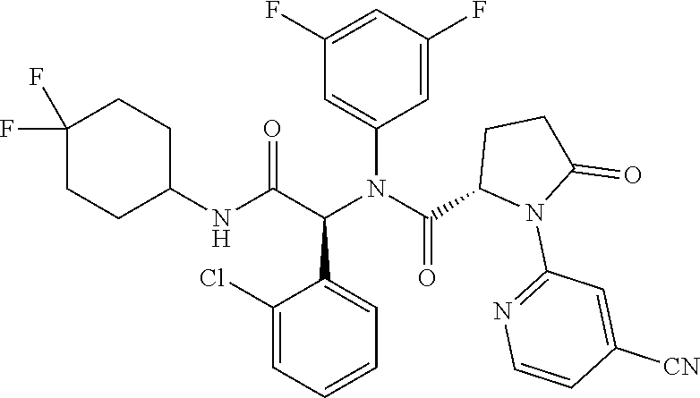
C1=CC=C(Cl)C(C(C(NC2CCC(F)(F)CC2)=O)N(C(C2N(C3=NC=CC([CN])=C3)C(=O)CC2)=O)C2=CC(F)=CC(F)=C2)=C1
